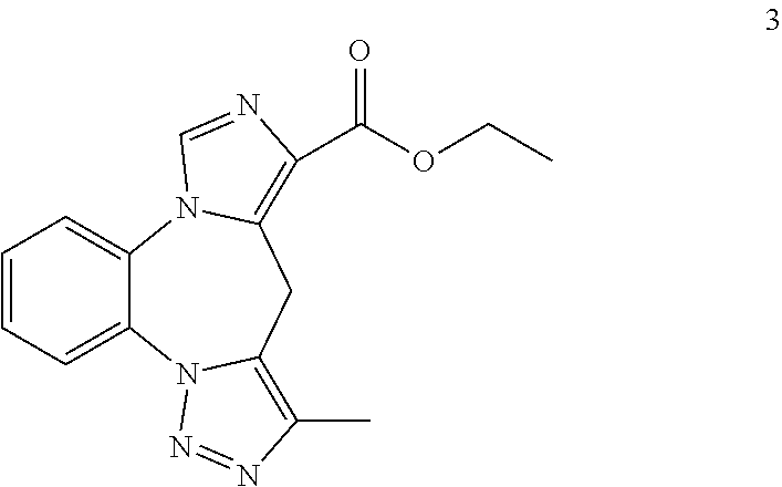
C12=CC=CC=C1N1C(=C(C)N=N1)CC1=C(C(OCC)=O)N=CN21
